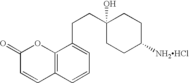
C12=C(C=CC=C1CCC1(O)CCC([NH2HCl])CC1)C=CC(=O)O2
